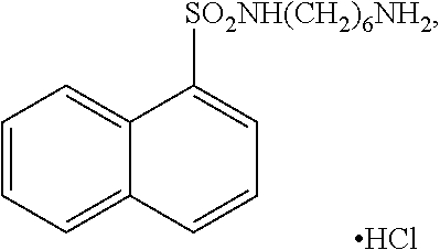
C1=CC=C2C(=C1)C([SO2NH(CH2)6NH2])=CC=C2.Cl
